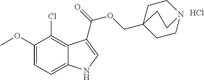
Cl.C1=C(OC)C(Cl)=C2C(=C1)NC=C2C(=O)OCC12CCN(CC1)CC2
